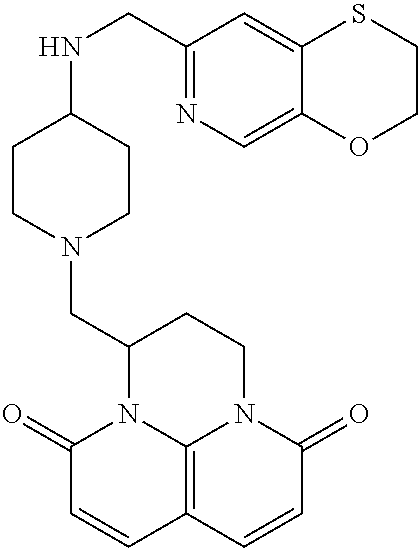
C1(=O)C=CC2=C3N1C(CN1CCC(NCC4=NC=C5C(=C4)SCCO5)CC1)CCN3C(=O)C=C2
